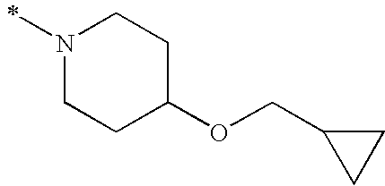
N1(C)CCC(OCC2CC2)CC1
